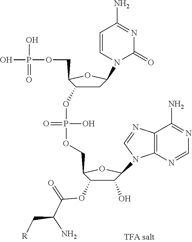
OP(=O)(OCC1C(OP(O)(=O)OCC2C(OC(=O)C(N)C[R])C(O)C(N3C4=C(C(N)=NC=N4)N=C3)O2)CC(N2C=CC(N)=NC2=O)O1)O
